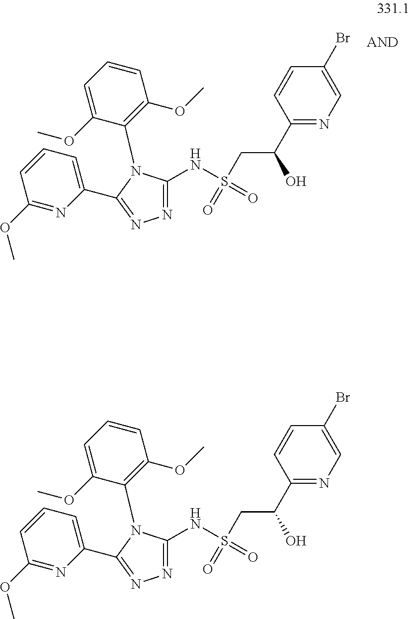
C1(C(O)CS(NC2=NN=C(C3=CC=CC(OC)=N3)N2C2=C(OC)C=CC=C2OC)(=O)=O)=NC=C(Br)C=C1.C1(C(O)CS(NC2=NN=C(C3=CC=CC(OC)=N3)N2C2=C(OC)C=CC=C2OC)(=O)=O)=NC=C(Br)C=C1
